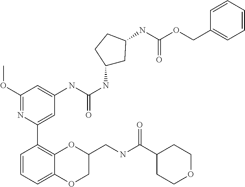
C1(OC)=NC(C2=C3C(=CC=C2)OCC(CNC(C2CCOCC2)=O)O3)=CC(NC(NC2CC(NC(=O)OCC3=CC=CC=C3)CC2)=O)=C1
